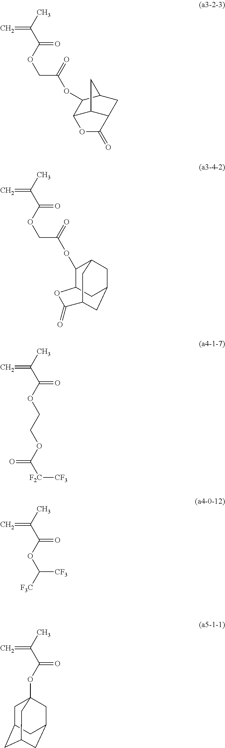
C(OC(C(C)=C)=O)C(=O)OC1C2C3C(CC1C3)C(=O)O2.C(OC(C(C)=C)=O)C(=O)OC1C2CC3CC1CC(C3)C(=O)O2.C(OC(C(C)=C)=O)COC([F2C][CF3])=O.C(OC(C(C)=C)=O)([F3C])[CF3].O(C(C(C)=C)=O)C12CC3CC(CC(C1)C3)C2
